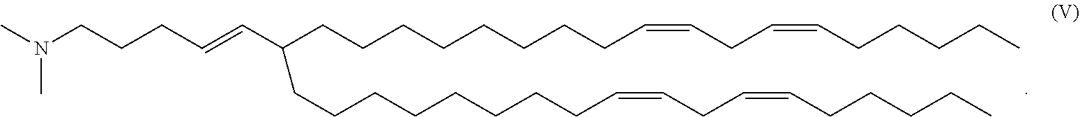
N(C)(C)CCCC=CC(CCCCCCCCC=CCC=CCCCCC)CCCCCCCCC=CCC=CCCCCC
